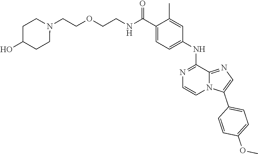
C1(C(NCCOCCN2CCC(O)CC2)=O)=CC=C(NC2=NC=CN3C2=NC=C3C2=CC=C(OC)C=C2)C=C1C
